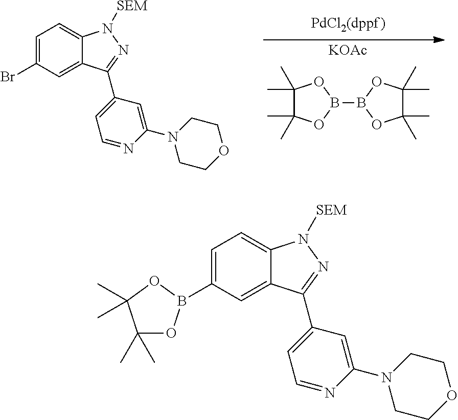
B1(B2OC(C)(C)C(C)(C)O2)OC(C)(C)C(C)(C)O1.[KOAc].C1=C(Br)C=C2C(=C1)N([SEM])N=C2C1=CC=NC(N2CCOCC2)=C1.C1=C(B2OC(C)(C)C(C)(C)O2)C=C2C(=C1)N([SEM])N=C2C1=CC=NC(N2CCOCC2)=C1
